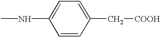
CNC1=CC=C(C[COOH])C=C1
